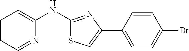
C1=CC=NC(NC2=NC(C3=CC=C(Br)C=C3)=CS2)=C1
